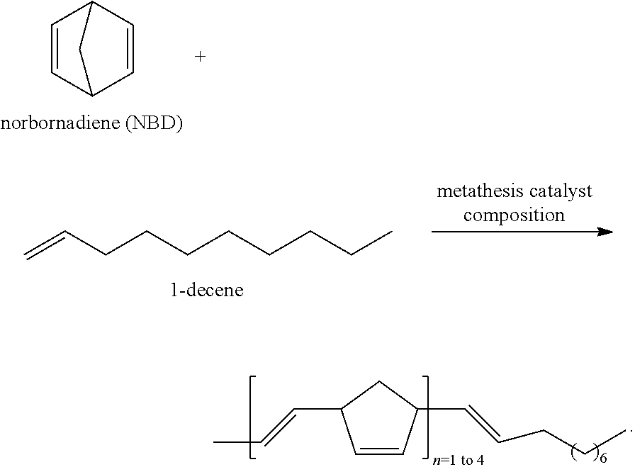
C1=CC2C=CC1C2.C=CCCCCCCCC.C1=CC(C=CCCC)CC1C=CC
